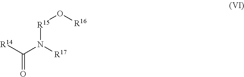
[R14]C(N([R17])[R15]O[R16])=O
